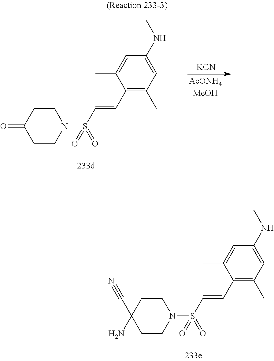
CC1=CC(NC)=CC(C)=C1C=CS(N1CCC(=O)CC1)(=O)=O.[KCN].CC1=CC(NC)=CC(C)=C1C=CS(N1CCC(C#N)(N)CC1)(=O)=O
